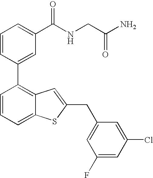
C1=CC(C2=C3C(=CC=C2)SC(CC2=CC(F)=CC(Cl)=C2)=C3)=CC(C(NCC(N)=O)=O)=C1
